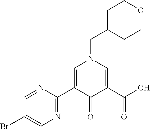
N1=C(C2=CN(CC3CCOCC3)C=C(C(O)=O)C2=O)N=CC(Br)=C1
